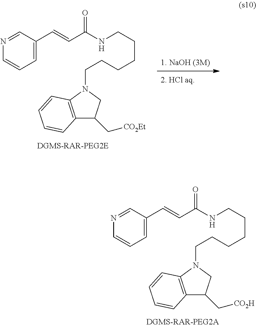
C(C(NCCCCCCN1C2=C(C(C[CO2H])C1)C=CC=C2)=O)=CC1=CC=CN=C1.[1. NaOH (3M)].C(C(NCCCCCCN1C2=C(C(C[CO2Et])C1)C=CC=C2)=O)=CC1=CC=CN=C1
